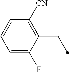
C1(CC)=C([CN])C=CC=C1F
